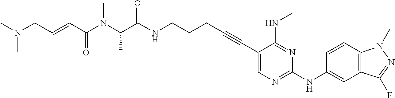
C(NCCCC#CC1=CN=C(NC2=CC3=C(C=C2)N(C)N=C3F)N=C1NC)(=O)C(N(C(C=CCN(C)C)=O)C)C
